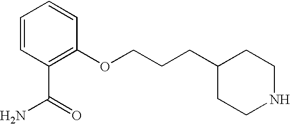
C(CC1CCNCC1)COC1=C(C(N)=O)C=CC=C1
